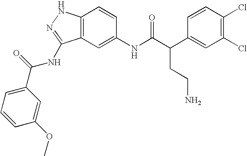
C12=C(C=C(NC(C(C3=CC(Cl)=C(Cl)C=C3)CCN)=O)C=C1)C(NC(C1=CC=CC(OC)=C1)=O)=NN2
